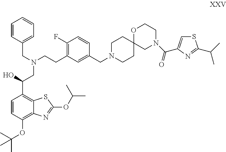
C1=CC(CN(CCC2=C(F)C=CC(CN3CCC4(CC3)OCCN(C(=O)C3=CSC(C(C)C)=N3)C4)=C2)CC(C2=C3C(=C(OC(C)(C)C)C=C2)N=C(OC(C)C)S3)O)=CC=C1
